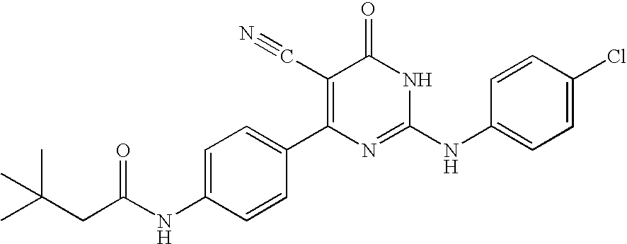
C1=CC(C2=C(C#N)C(=O)NC(NC3=CC=C(Cl)C=C3)=N2)=CC=C1NC(=O)CC(C)(C)C
